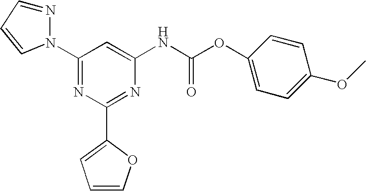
C1(N2N=CC=C2)=NC(C2=CC=CO2)=NC(NC(OC2=CC=C(OC)C=C2)=O)=C1
